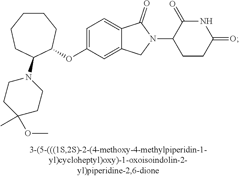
O(C1=CC=C2C(=C1)CN(C1CCC(=O)NC1=O)C2=O)C1C(N2CCC(C)(OC)CC2)CCCCC1
